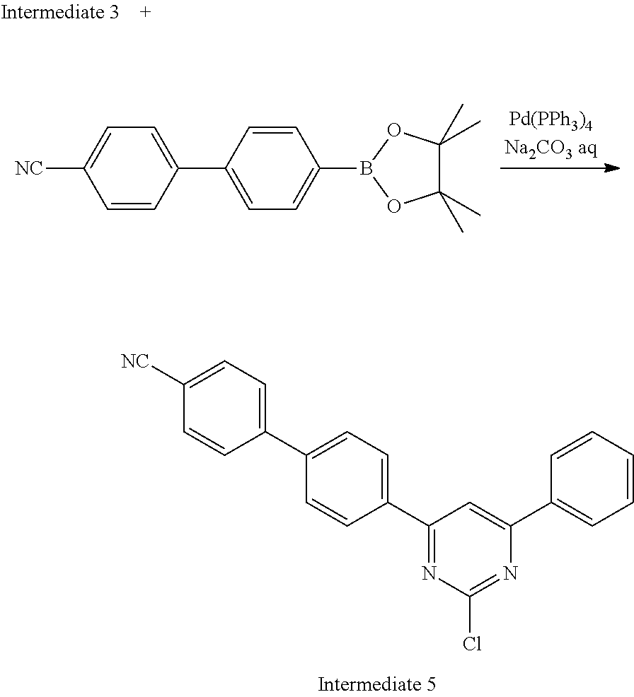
[NC]C1=CC=C(C2=CC=C(B3OC(C)(C)C(C)(C)O3)C=C2)C=C1.C1(C2=CC=C(C3=NC(Cl)=NC(C4=CC=CC=C4)=C3)C=C2)=CC=C([NC])C=C1
